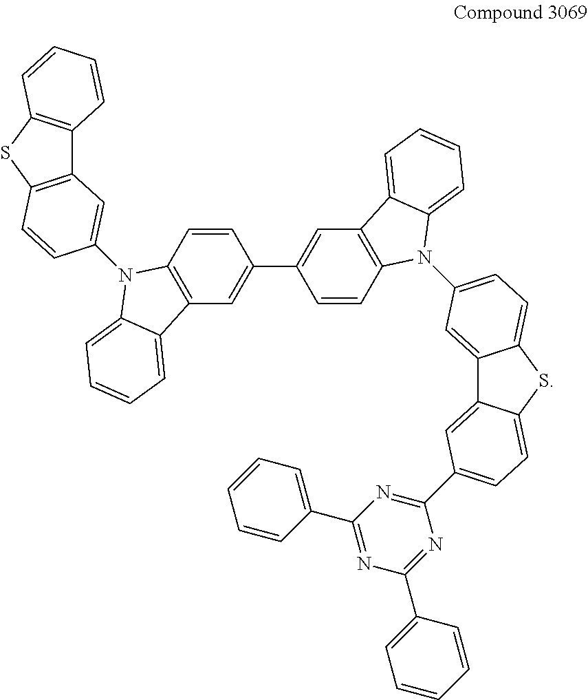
C1(C2=CC3=C(C=C2)N(C2=CC=C4C(=C2)C2=CC(C5=NC(C6=CC=CC=C6)=NC(C6=CC=CC=C6)=N5)=CC=C2S4)C2=CC=CC=C32)=CC2=C(C=C1)N(C1=CC3=C(SC4=C3C=CC=C4)C=C1)C1=CC=CC=C21
